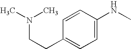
C1(CCN(C)C)=CC=C(NC)C=C1
